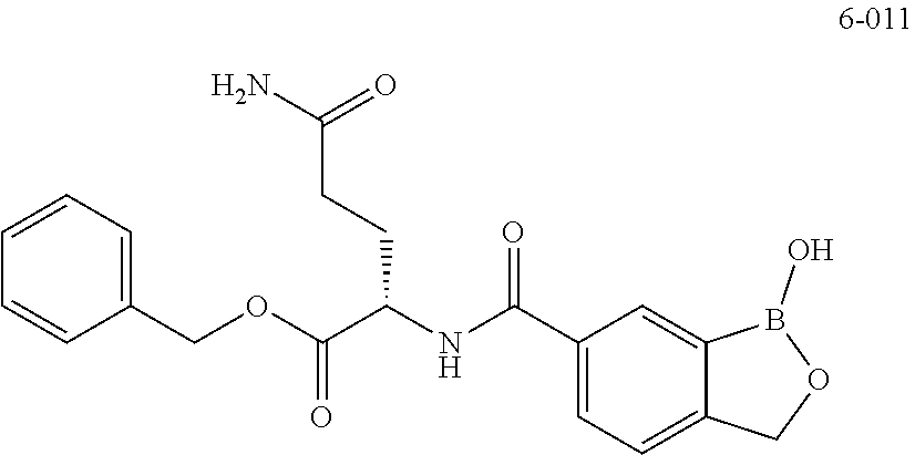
C1(C(NC(C(OCC2=CC=CC=C2)=O)CCC(N)=O)=O)=CC=C2C(=C1)B(O)OC2
